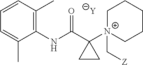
[Y].C1=C(C)C(NC(C2([N+]3(C[Z])CCCCC3)CC2)=O)=C(C)C=C1
